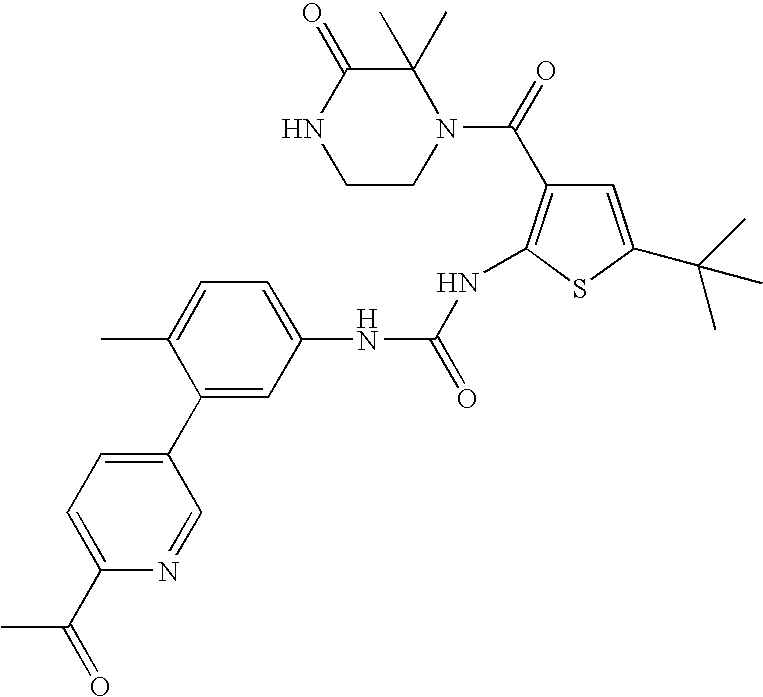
C1CN(C(=O)C2=C(NC(=O)NC3=CC=C(C)C(C4=CC=C(C(C)=O)N=C4)=C3)SC(C(C)(C)C)=C2)C(C)(C)C(=O)N1
